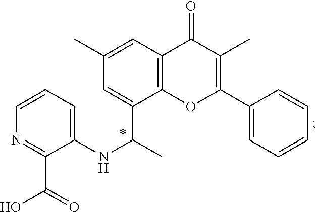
C1=CC=C(NC(C)C2=CC(C)=CC3=C2OC(C2=CC=CC=C2)=C(C)C3=O)C(C(O)=O)=N1
